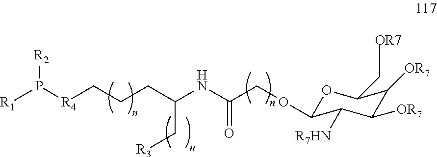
O(CC(NC(CCC[R4]P([R1])[R2])C[R3])=O)C1OC(CC)C([OR7])C([OR7])C1[R7HN]
